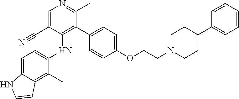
C1(C)=C2C(=CC=C1NC1=C(C3=CC=C(OCCN4CCC(C5=CC=CC=C5)CC4)C=C3)C(C)=NC=C1C#N)NC=C2
